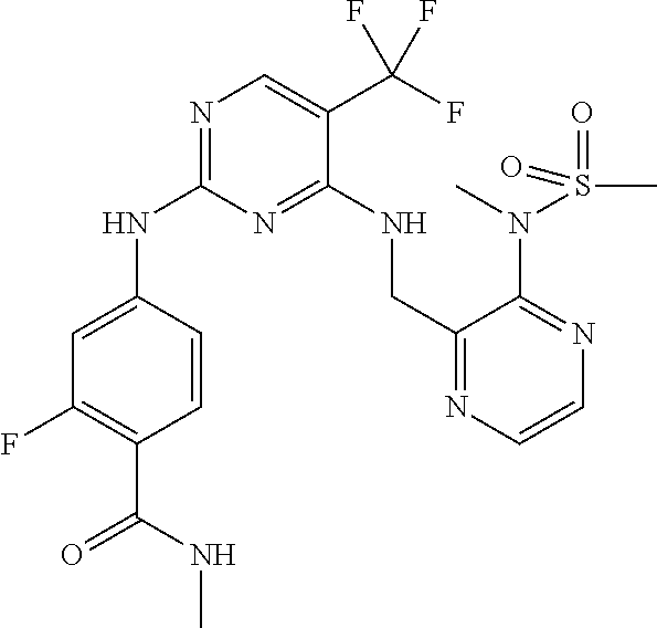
N1=C(NC2=CC(F)=C(C(NC)=O)C=C2)N=C(NCC2=NC=CN=C2N(C)S(C)(=O)=O)C(C(F)(F)F)=C1
